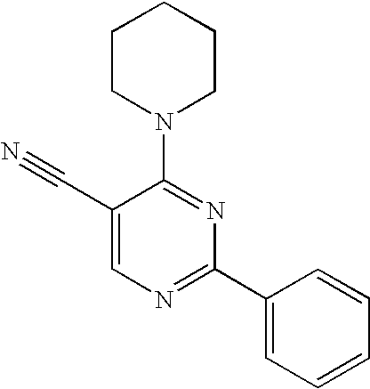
C1(C#N)=CN=C(C2=CC=CC=C2)N=C1N1CCCCC1
